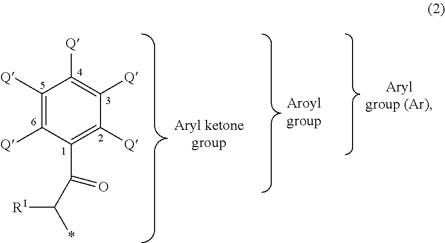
C1([Q])=C([Q])C(C(C(*)[R1])=O)=C([Q])C([Q])=C1[Q]
